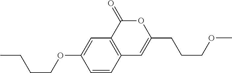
C1=CC2=C(C=C1OCCCC)C(=O)OC(CCCOC)=C2
